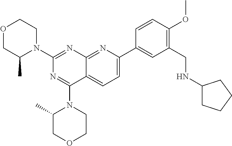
O1CC(C)N(C2=NC3=NC(C4=CC(CNC5CCCC5)=C(OC)C=C4)=CC=C3C(N3C(C)COCC3)=N2)CC1
